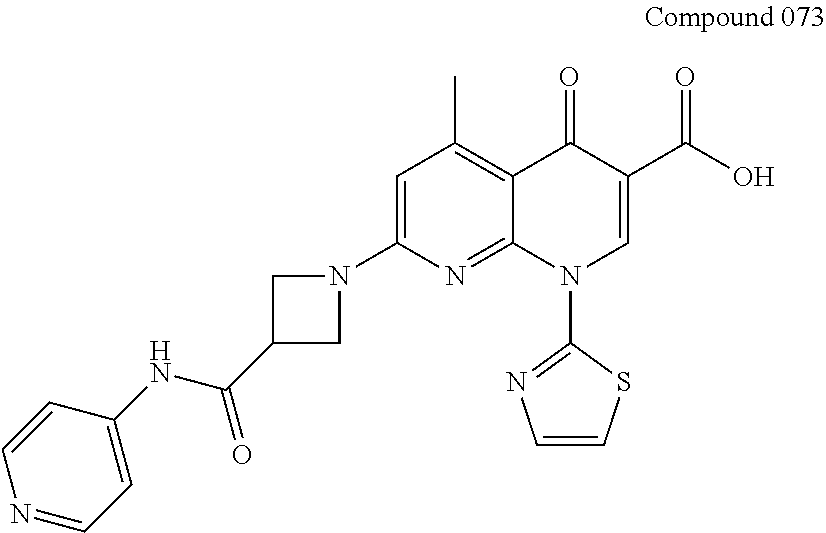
C1=CC(NC(C2CN(C3=CC(C)=C4C(=N3)N(C3=NC=CS3)C=C(C(O)=O)C4=O)C2)=O)=CC=N1
